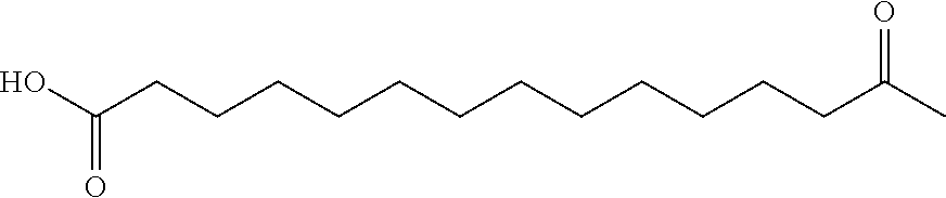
OC(CCCCCCCCCCCCC(C)=O)=O
